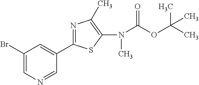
C1(Br)=CN=CC(C2=NC(C)=C(N(C(=O)OC(C)(C)C)C)S2)=C1
